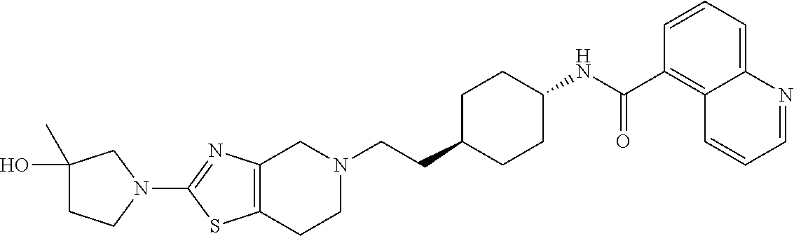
C1(N2CC(C)(O)CC2)=NC2=C(S1)CCN(CCC1CCC(NC(C3=C4C(=CC=C3)N=CC=C4)=O)CC1)C2
